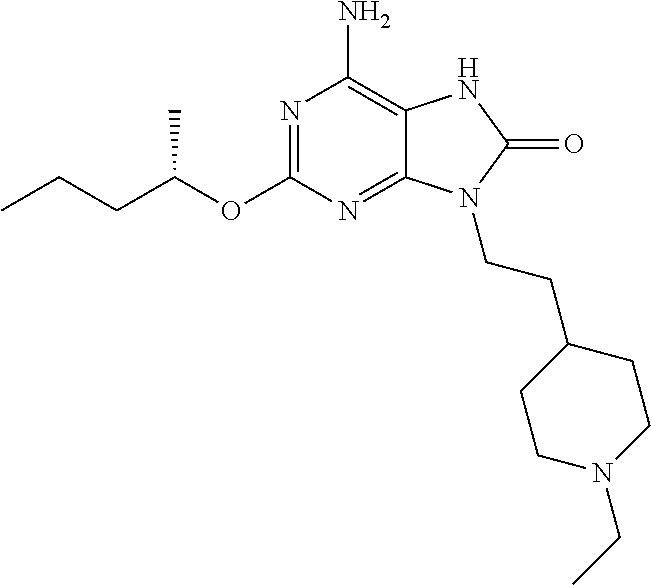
N1=C(OC(CCC)C)N=C2C(=C1N)NC(=O)N2CCC1CCN(CC)CC1
